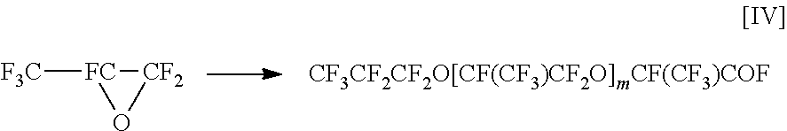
[CF2]1[FC]([F3C])O1
